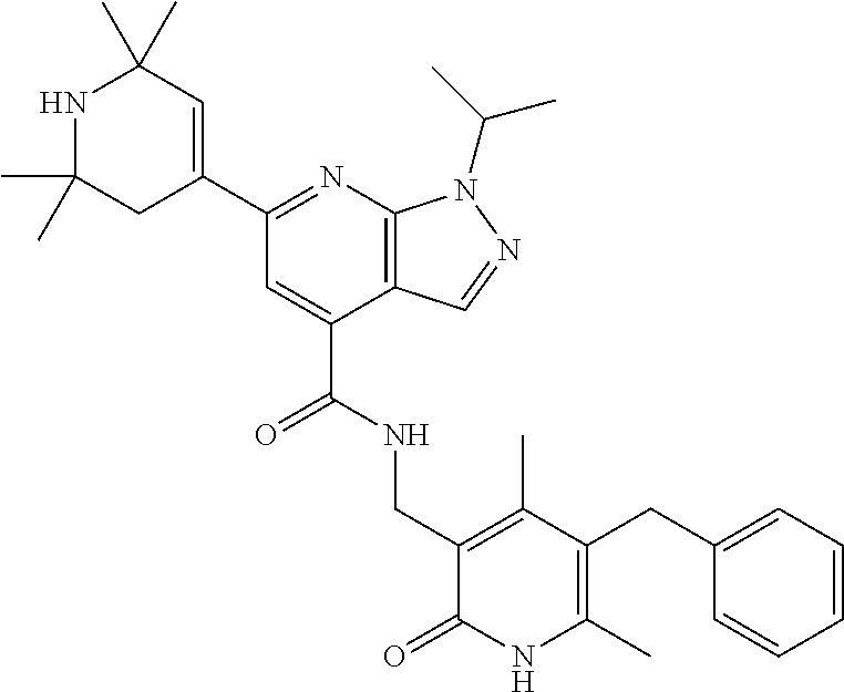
C1(C)(C)CC(C2=NC3=C(C(C(NCC4=C(C)C(CC5=CC=CC=C5)=C(C)NC4=O)=O)=C2)C=NN3C(C)C)=CC(C)(C)N1
